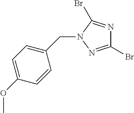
C1(CN2C(Br)=NC(Br)=N2)=CC=C(OC)C=C1
